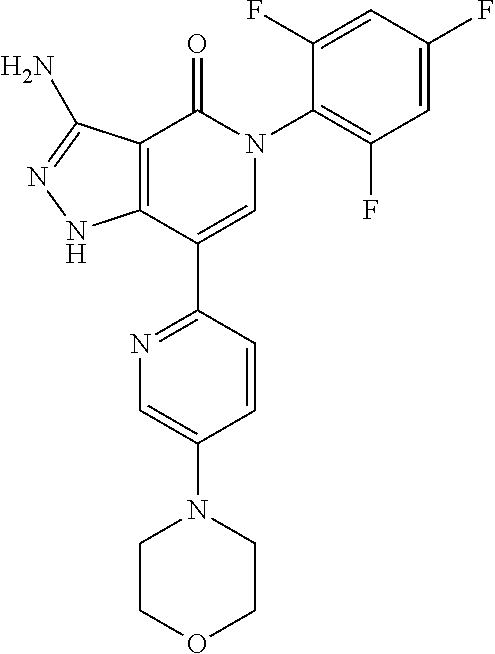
C12=C(C(C3=NC=C(N4CCOCC4)C=C3)=CN(C3=C(F)C=C(F)C=C3F)C1=O)NN=C2N
